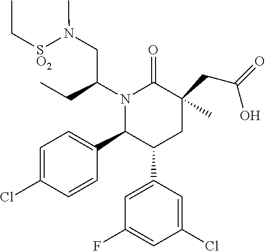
N1(C(CN([SO2]CC)C)CC)C(C2=CC=C(Cl)C=C2)C(C2=CC(F)=CC(Cl)=C2)CC(CC(=O)O)(C)C1=O
